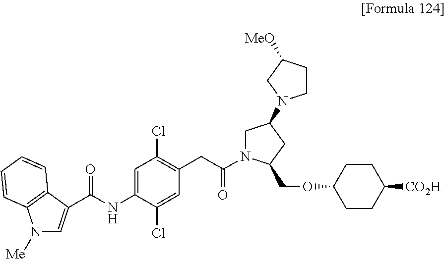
C1=C(C(NC2=CC(Cl)=C(CC(=O)N3CC(N4CCC([MeO])C4)CC3COC3CCC([CO2H])CC3)C=C2Cl)=O)C2=C(C=CC=C2)N1[Me]
